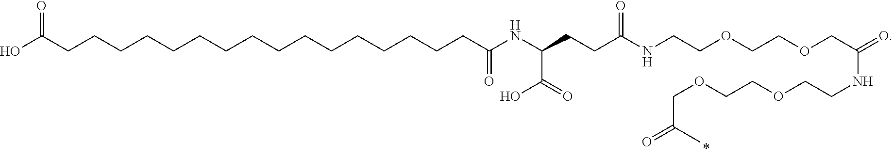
OC(CCCCCCCCCCCCCCCCC(NC(CCC(NCCOCCOCC(=O)NCCOCCOCC(=O)C)=O)C(=O)O)=O)=O
